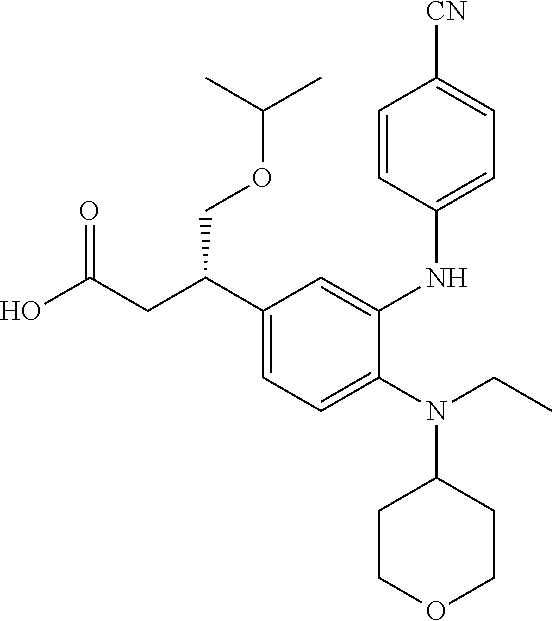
C1(N(C2CCOCC2)CC)=CC=C(C(CC(O)=O)COC(C)C)C=C1NC1=CC=C([CN])C=C1
